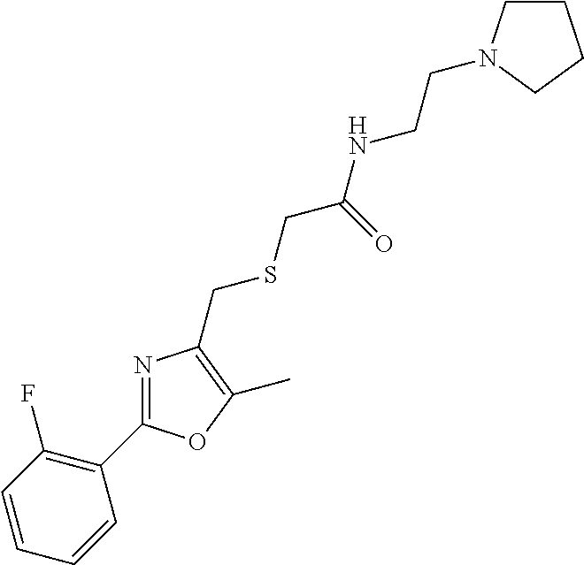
C1=CC=CC(C2=NC(CSCC(NCCN3CCCC3)=O)=C(C)O2)=C1F
